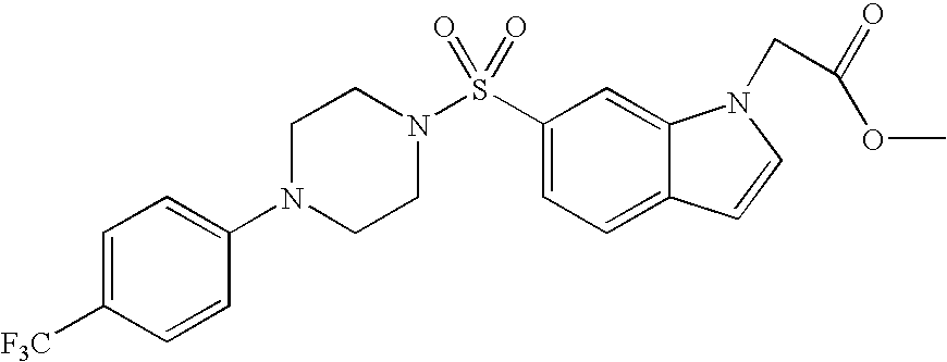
C1=C(S(N2CCN(C3=CC=C([F3C])C=C3)CC2)(=O)=O)C=C2C(=C1)C=CN2CC(=O)OC
